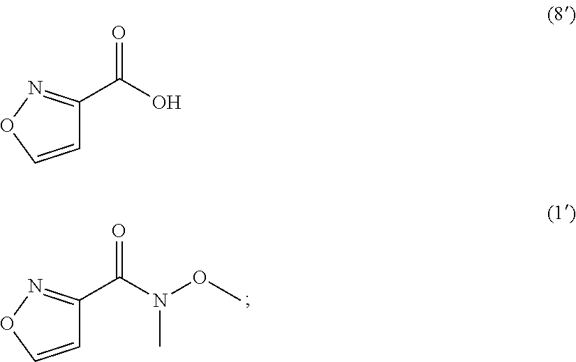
C1=CON=C1C(N(OC)C)=O.C1=CON=C1C(O)=O
